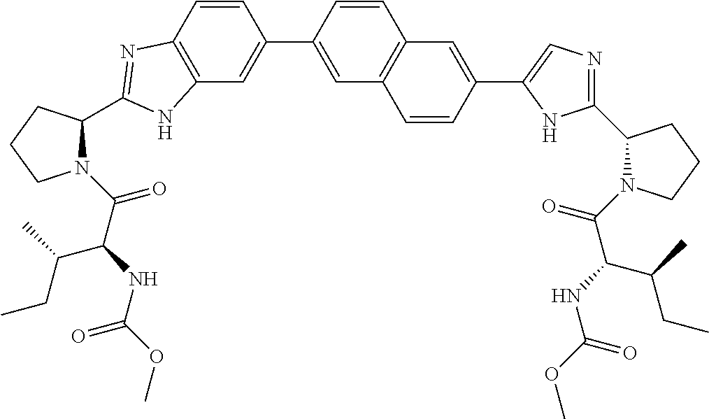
C12=C(C=CC(C3=CC4=C(C=C3)C=C(C3=CN=C(C5N(C(C(NC(OC)=O)C(CC)C)=O)CCC5)N3)C=C4)=C1)N=C(C1N(C(C(NC(OC)=O)C(CC)C)=O)CCC1)N2
